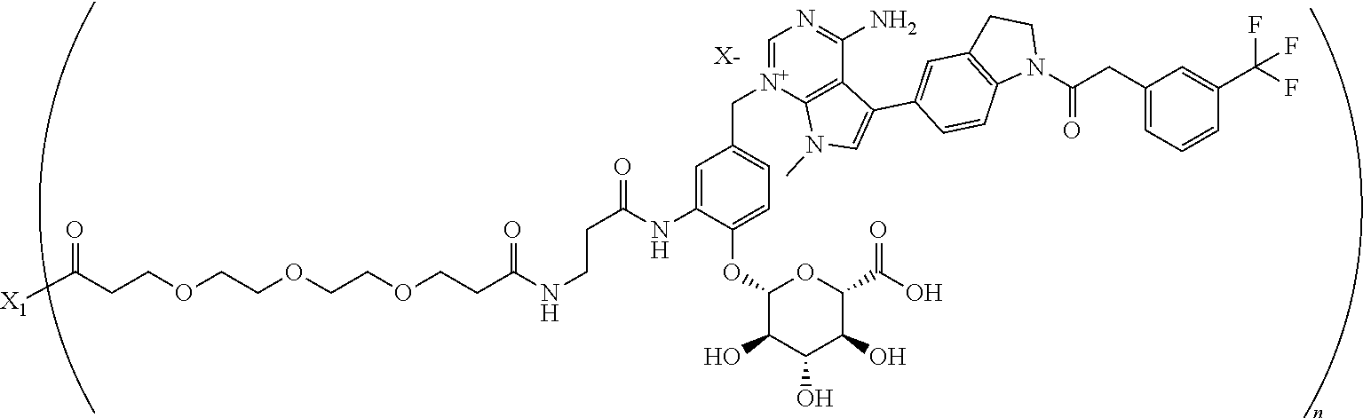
[X-].C(COCCOCCOCCC(NCCC(NC1=CC(C[N+]2=CN=C(N)C3=C2N(C)C=C3C2=CC3=C(C=C2)N(C(CC2=CC=CC(C(F)(F)F)=C2)=O)CC3)=CC=C1OC1C(O)C(O)C(O)C(C(=O)O)O1)=O)=O)C(=O)[X1]
